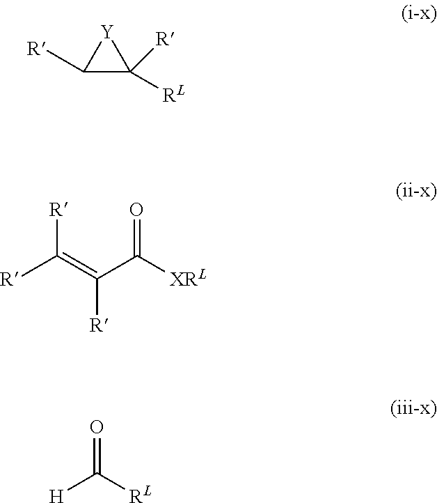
C1([R])C([RL])([R])[Y]1.[R]C([R])=C([R])C(=O)[XRL].O=C([H])[RL]
